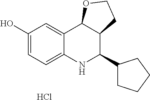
Cl.C12=CC(O)=CC=C1NC(C1CCCC1)C1C2OCC1
